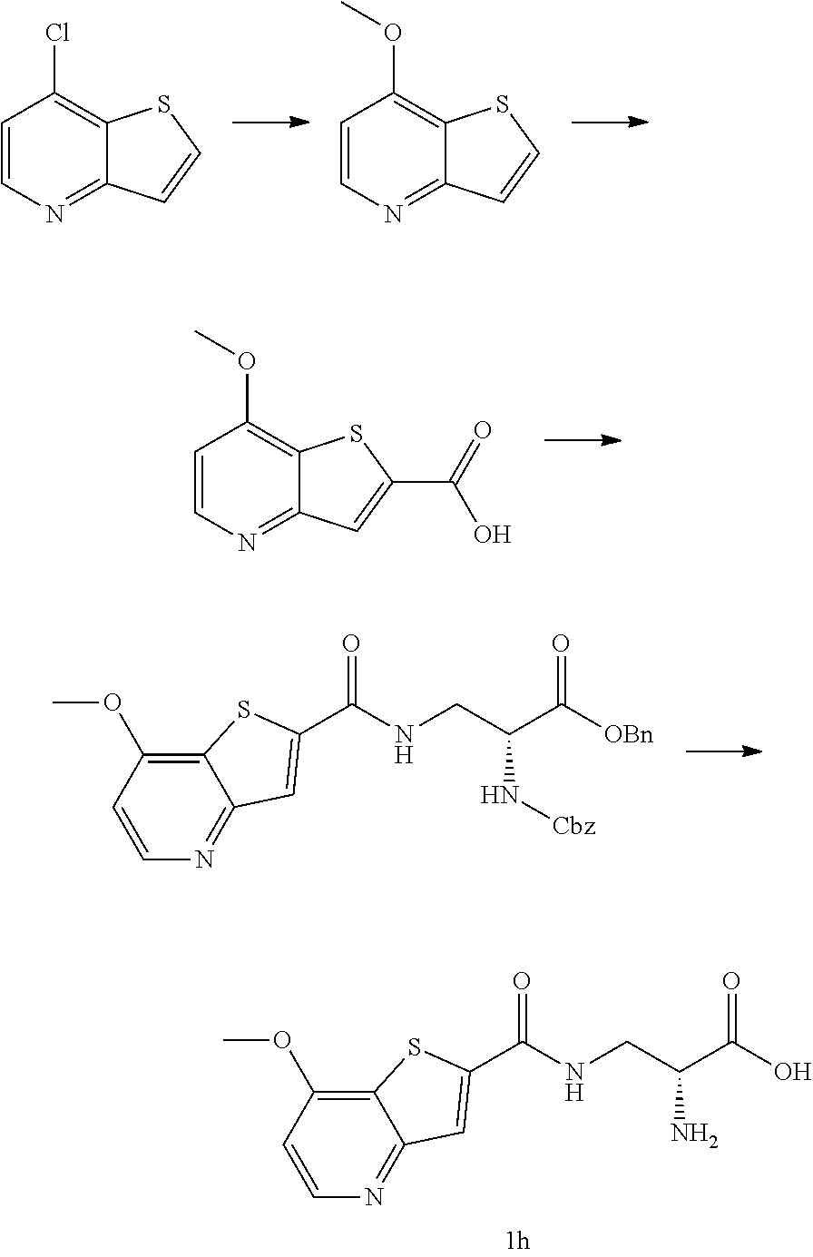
C12=C(OC)C=CN=C1C=C(C(=O)NCC(C([OBn])=O)N[Cbz])S2.C12=C(OC)C=CN=C1C=C(C(=O)NCC(C(O)=O)N)S2.C1=CN=C2C(=C1Cl)SC=C2.C1=CN=C2C(=C1OC)SC=C2.C1=CN=C2C(=C1OC)SC(C(=O)O)=C2
